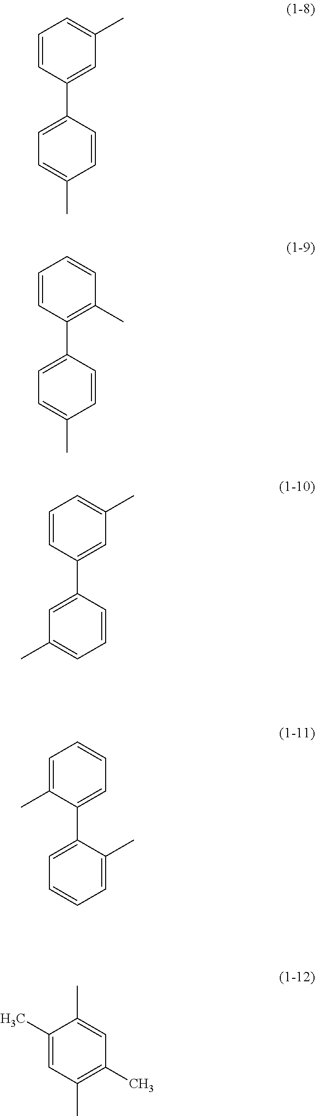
C1=CC(C2=CC=C(C)C=C2)=CC(C)=C1.C1=CC(C2=CC=C(C)C=C2)=C(C)C=C1.C1=CC(C2=CC(C)=CC=C2)=CC(C)=C1.C1=C(C)C(C2=CC=CC=C2C)=CC=C1.C1(C)=CC(C)=C(C)C=C1C
